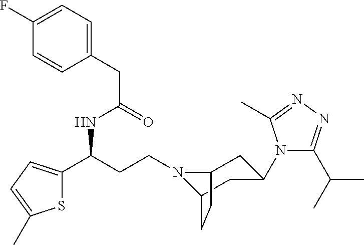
N1(CCC(C2=CC=C(C)S2)NC(CC2=CC=C(F)C=C2)=O)C2CC(N3C(C(C)C)=NN=C3C)CC1CC2
